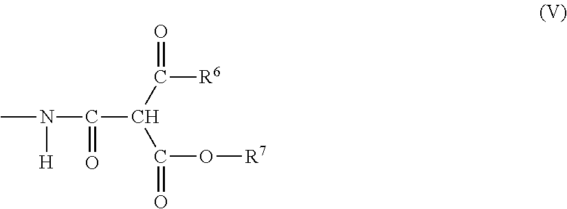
CN(C(C(C(=O)[R6])C(O[R7])=O)=O)[H]
